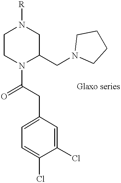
C1CN(C(=O)CC2=CC=C(Cl)C(Cl)=C2)C(CN2CCCC2)CN1[R]
